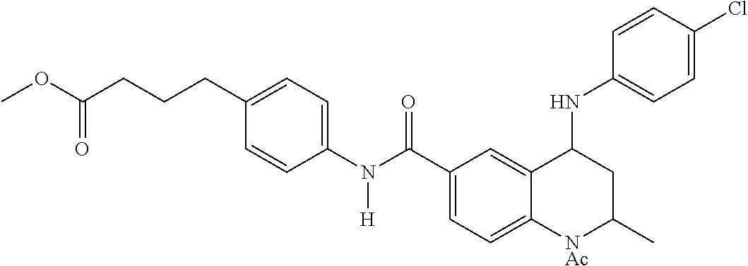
C1=C2C(=CC=C1C(N(C1=CC=C(CCCC(OC)=O)C=C1)[H])=O)[NAc]C(C)CC2NC1=CC=C(Cl)C=C1
